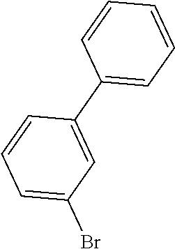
C1(C2=CC(Br)=CC=C2)=CC=CC=C1
